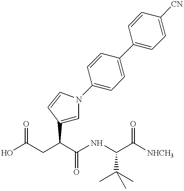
OC(CC(C(NC(C([NHCH3])=O)C(C)(C)C)=O)C1=CN(C2=CC=C(C3=CC=C([CN])C=C3)C=C2)C=C1)=O
